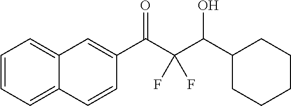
C12=CC=CC=C1C=CC(C(C(C(O)C1CCCCC1)(F)F)=O)=C2
